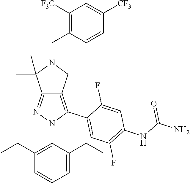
C12=NN(C3=C(CC)C=CC=C3CC)C(C3=CC(F)=C(NC(=O)N)C=C3F)=C1CN(CC1=C([F3C])C=C([CF3])C=C1)C2(C)C
